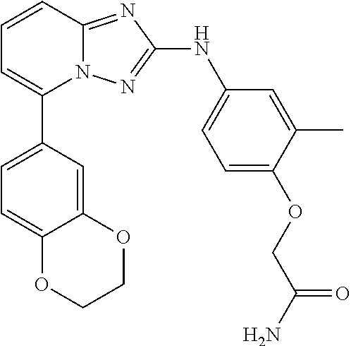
N12C(=NC(NC3=CC=C(OCC(N)=O)C(C)=C3)=N1)C=CC=C2C1=CC=C2C(=C1)OCCO2
